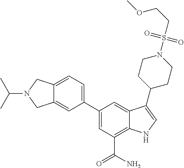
C12=CC=C(C3=CC(C(=O)N)=C4C(=C3)C(C3CCN(S(CCOC)(=O)=O)CC3)=CN4)C=C1CN(C(C)C)C2
